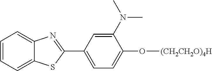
C1=CC=C2C(=C1)N=C(C1=CC=C(O[(CH2CH2O)4H])C(N(C)C)=C1)S2
